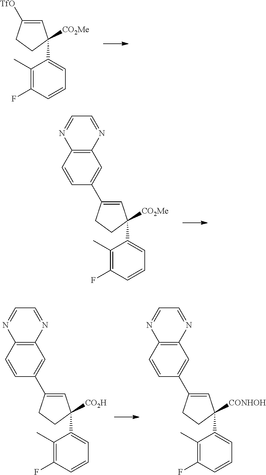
C1=C([TfO])CCC1([CO2Me])C1=CC=CC(F)=C1C.C1=C(C2=CC3=C(C=C2)N=CC=N3)CCC1([CO2Me])C1=CC=CC(F)=C1C.C1=C(C2=CC3=C(C=C2)N=CC=N3)CCC1([CONHOH])C1=CC=CC(F)=C1C.C1=C(C2=CC3=C(C=C2)N=CC=N3)CCC1([CO2H])C1=CC=CC(F)=C1C
